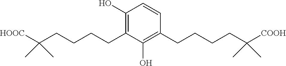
C1=CC(CCCCC(C)(C)[COOH])=C(O)C(CCCCC(C)(C)[HOOC])=C1O
